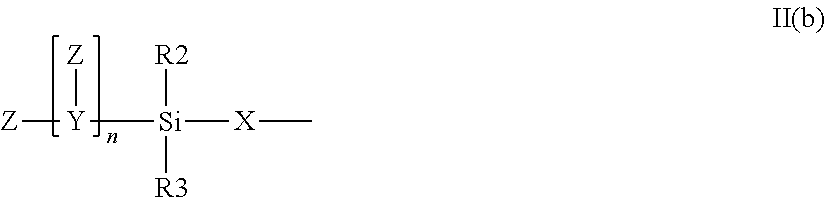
[Z][Y]([Si]([R2])([R3])[X]C)[Z]
